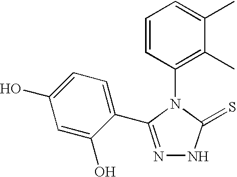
C1(N2C(=S)NN=C2C2=CC=C(O)C=C2O)=C(C)C(C)=CC=C1
